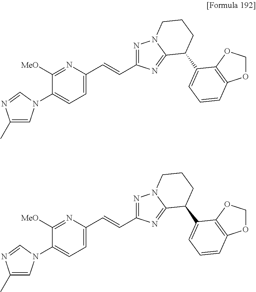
C1=C(C=CC2=NN3C(=N2)C(C2=CC=CC4=C2OCO4)CCC3)N=C([MeO])C(N2C=C(C)N=C2)=C1.C1=C(C=CC2=NN3C(=N2)C(C2=CC=CC4=C2OCO4)CCC3)N=C([MeO])C(N2C=C(C)N=C2)=C1
